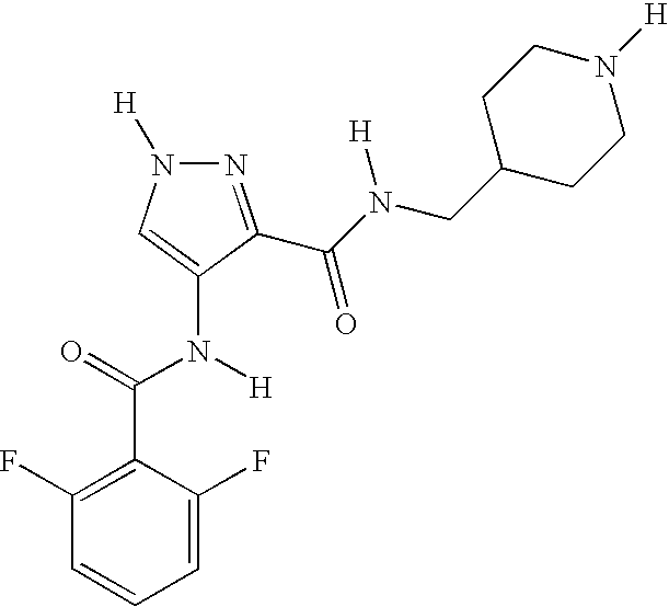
C1=C(F)C(C(=O)N([H])C2=CN([H])N=C2C(N(CC2CCN([H])CC2)[H])=O)=C(F)C=C1
